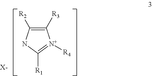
C1([R3])=C([R2])NC([R1])=[N+]1[R4].[X-]
